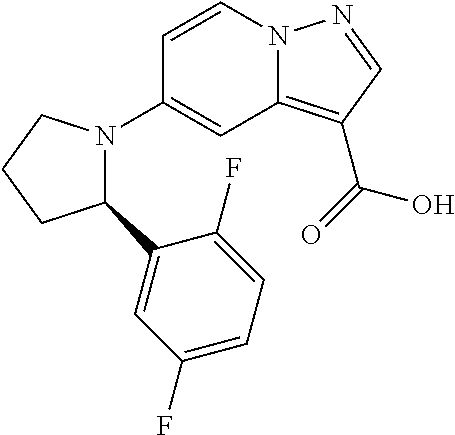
C1(N2C(C3=CC(F)=CC=C3F)CCC2)=CC2=C(C(=O)O)C=NN2C=C1
